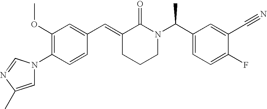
C1=CC(N2C=C(C)N=C2)=C(OC)C=C1C=C1CCCN(C(C2=CC=C(F)C(C#N)=C2)C)C1=O
